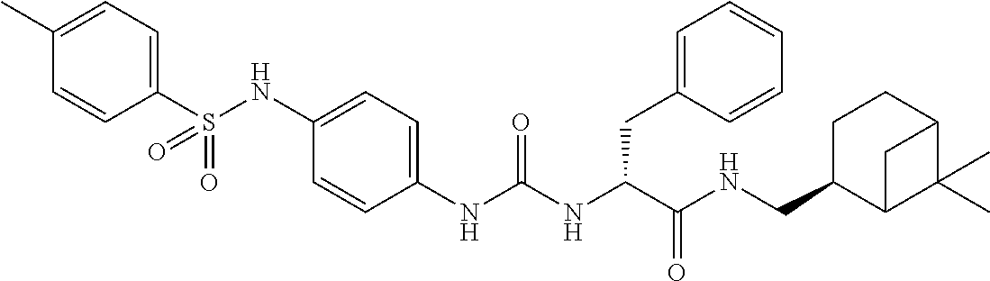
C1(S(NC2=CC=C(NC(NC(C(NCC3C4C(C)(C)C(CC3)C4)=O)CC3=CC=CC=C3)=O)C=C2)(=O)=O)=CC=C(C)C=C1
